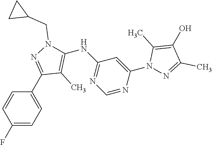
C1(F)=CC=C(C2=NN(CC3CC3)C(NC3=NC=NC(N4N=C(C)C(O)=C4C)=C3)=C2C)C=C1
